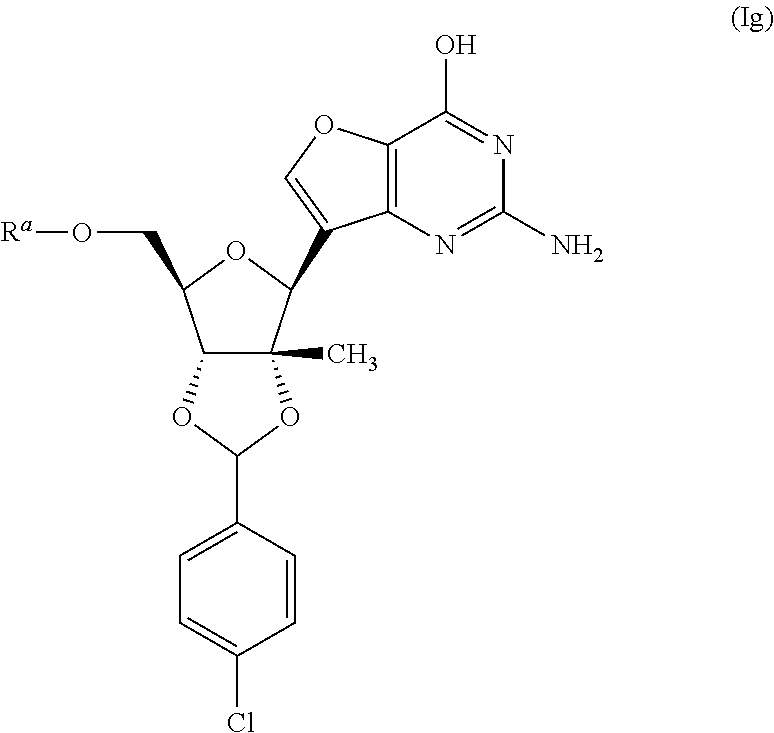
C12C(C)(C(C3=COC4=C3N=C(N)N=C4O)OC1CO[Ra])OC(C1=CC=C(Cl)C=C1)O2
